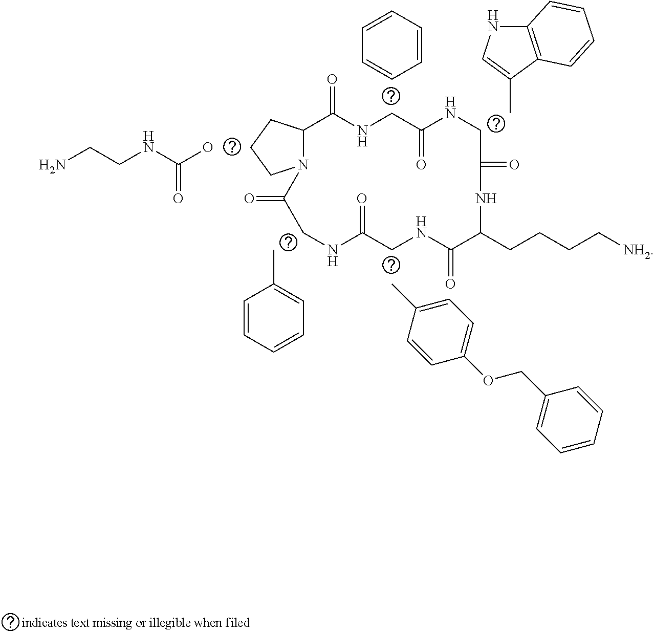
NCCNC(O)=O.C1CN2C(C1)C(=O)NCC(=O)NCC(=O)NC(CCCC[NH2])C(=O)NCC(=O)NCC2=O.C1=CC=CC=C1.CC1=CNC2=C1C=CC=C2.CC1=CC=CC=C1.CC1=CC=C(OCC2=CC=CC=C2)C=C1
